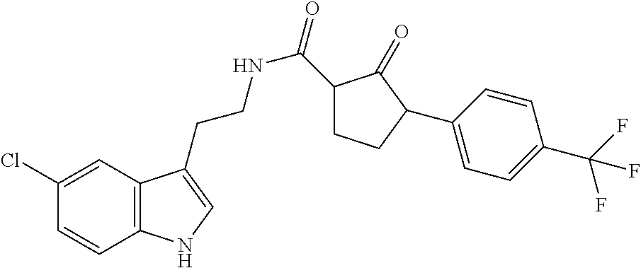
C12=C(C=C(Cl)C=C1)C(CCNC(=O)C1CCC(C3=CC=C(C(F)(F)F)C=C3)C1=O)=CN2
